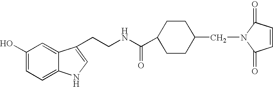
C(NC(=O)C1CCC(CN2C(=O)C=CC2=O)CC1)CC1=CNC2=CC=C(O)C=C21
